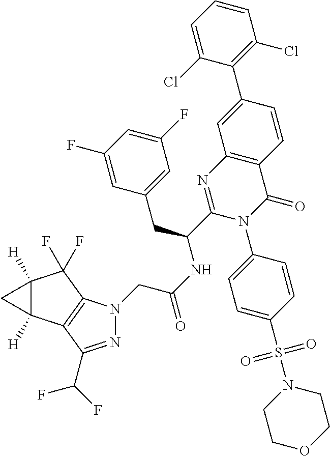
C12([H])C([H])(C3=C(C1(F)F)N(CC(NC(C1=NC4=C(C(=O)N1C1=CC=C(S(N5CCOCC5)(=O)=O)C=C1)C=CC(C1=C(Cl)C=CC=C1Cl)=C4)CC1=CC(F)=CC(F)=C1)=O)N=C3C(F)F)C2
